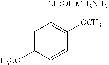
C1=C([H3CO])C=CC([OCH3])=C1[CH(OH)CH2NH2]
